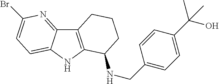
C12=C(NC3=CC=C(Br)N=C13)C(NCC1=CC=C(C(O)(C)C)C=C1)CCC2
